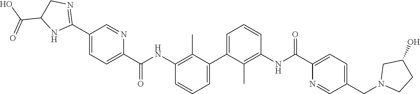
C1=C(C2=CC=CC(NC(C3=CC=C(C4=NCC(C(O)=O)N4)C=N3)=O)=C2C)C(C)=C(NC(C2=CC=C(CN3CCC(O)C3)C=N2)=O)C=C1
